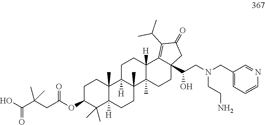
C1C(OC(CC(C(O)=O)(C)C)=O)C(C)(C)C2([H])C(C)(C1)C1([H])C(C)(CC2)C2(C)C([H])(CC1)C1=C(C(C)C)C(=O)CC1(C(CN(CC1=CC=CN=C1)CCN)O)CC2
